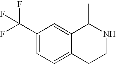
C1(C(F)(F)F)=CC=C2C(=C1)C(C)NCC2
